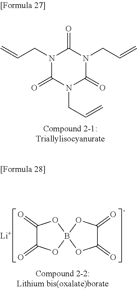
N1(CC=C)C(=O)N(CC=C)C(=O)N(CC=C)C1=O.C1(=O)C(=O)OB2(O1)OC(=O)C(=O)O2.[Li].[-]
